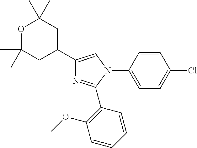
C1(C2CC(C)(C)OC(C)(C)C2)=CN(C2=CC=C(Cl)C=C2)C(C2=C(OC)C=CC=C2)=N1
